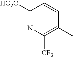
C1([HO2C])=NC([CF3])=C(C)C=C1
